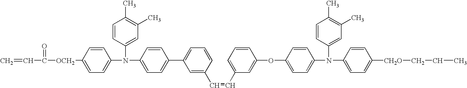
C=CC(=O)[OCH2]C1=CC=C(N(C2=CC(C)=C(C)C=C2)C2=CC=C(C3=CC=CC(C=CC4=CC=CC(OC5=CC=C(N(C6=CC(C)=C(C)C=C6)C6=CC=C([CH2O]CCC)C=C6)C=C5)=C4)=C3)C=C2)C=C1
